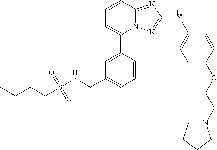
C1=CC2=NC(NC3=CC=C(OCCN4CCCC4)C=C3)=NN2C(C2=CC(CNS(CCCC)(=O)=O)=CC=C2)=C1
